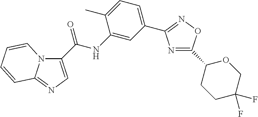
C1(C(NC2=CC(C3=NOC(C4CCC(F)(F)CO4)=N3)=CC=C2C)=O)=CN=C2N1C=CC=C2
